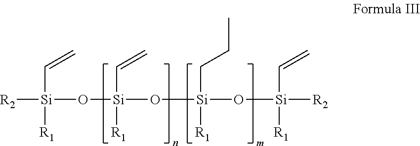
[Si](O[Si](O[Si](O[Si]([R1])(C=C)[R2])([R1])CCC)([R1])C=C)([R2])([R1])C=C
